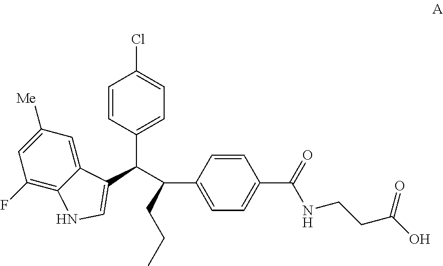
C1=CC(C(C(C2=CC=C(C(NCCC(O)=O)=O)C=C2)CCC)C2=CNC3=C(F)C=C([Me])C=C32)=CC=C1Cl
